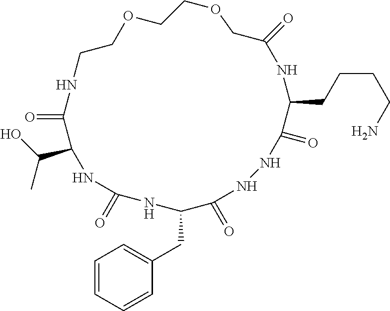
O=C1C(C(C)O)NC(=O)NC(CC2=CC=CC=C2)C(=O)NNC(=O)C(CCCCN)NC(=O)COCCOCCN1
